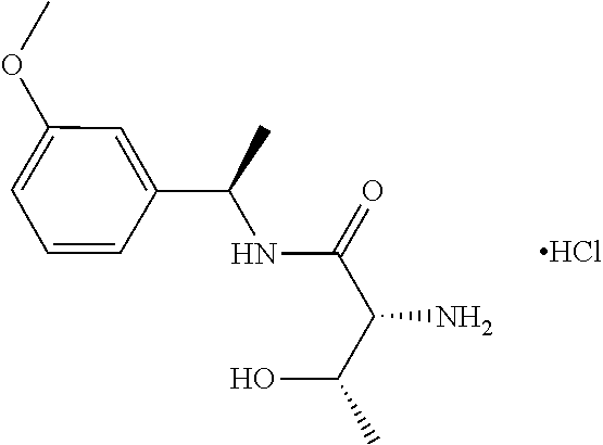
C1(C(C)NC(C(C(O)C)N)=O)=CC(OC)=CC=C1.Cl
